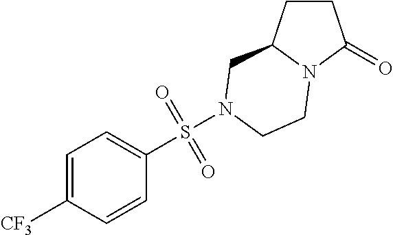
C1CC2N(C1=O)CCN(S(C1=CC=C([CF3])C=C1)(=O)=O)C2
